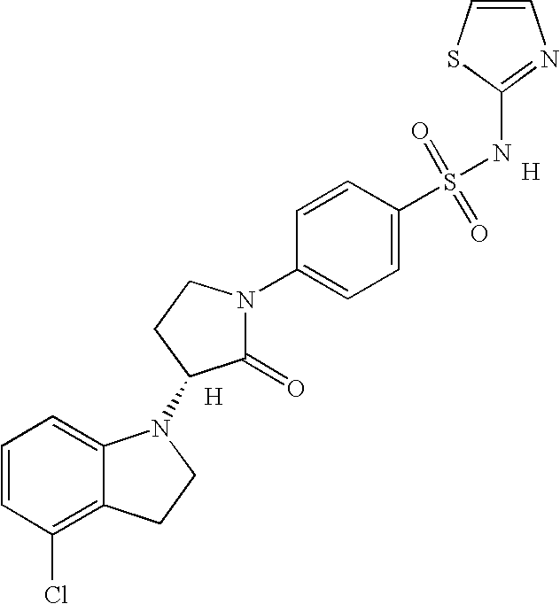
C1=CC(Cl)=C2C(=C1)N(C1C(=O)N(C3=CC=C(S(=O)(=O)NC4=NC=CS4)C=C3)CC1)CC2.[H].[H]
